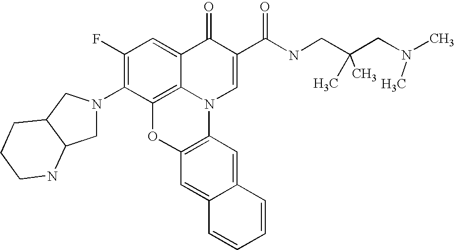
C1(F)=C(N2CC3C(C2)CCCN3)C2=C3C(=C1)C(=O)C(C(=O)NCC(CN(C)C)(C)C)=CN3C1=C(O2)C=C2C(=C1)C=CC=C2
